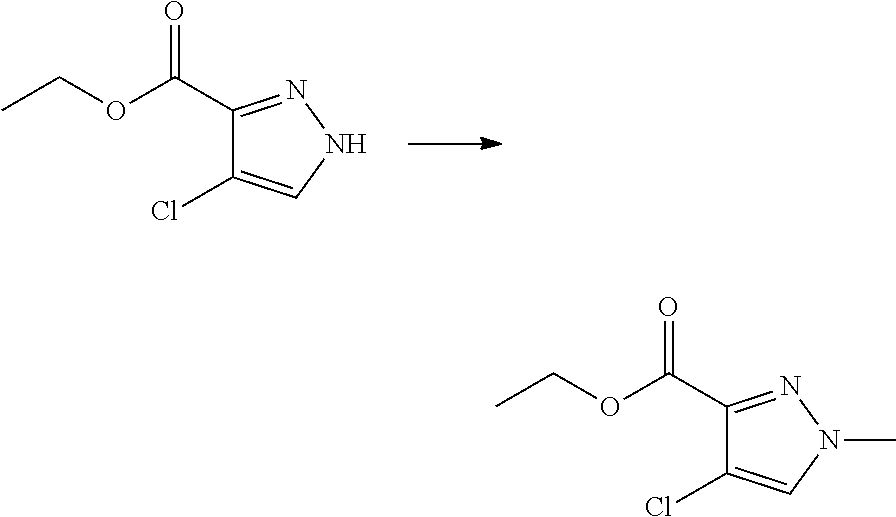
C1(C(OCC)=O)=NNC=C1Cl.C1(C(OCC)=O)=NN(C)C=C1Cl
